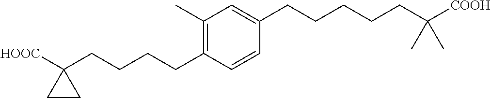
C1(C)=C(CCCCC2([HOOC])CC2)C=CC(CCCCCC([COOH])(C)C)=C1
